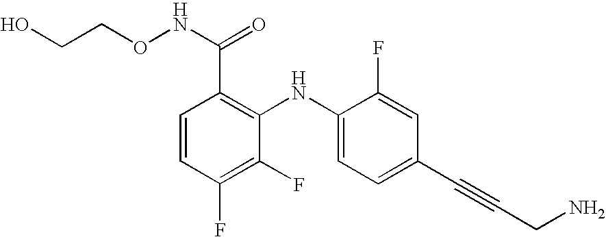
C1=CC(F)=C(F)C(NC2=CC=C(C#CCN)C=C2F)=C1C(NOCCO)=O
